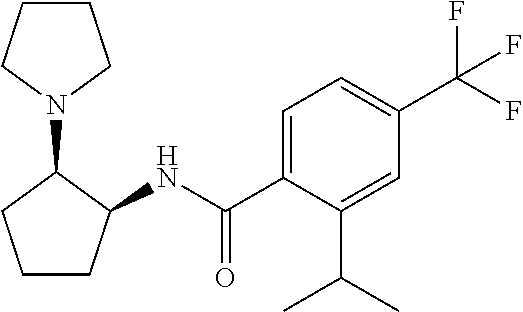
C1CC(NC(C2=CC=C(C(F)(F)F)C=C2C(C)C)=O)C(N2CCCC2)C1
